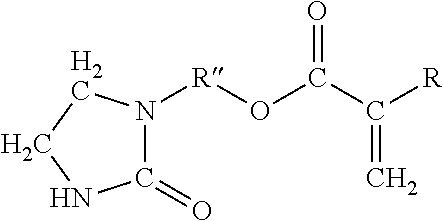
[R]C(C(O[R]N1C(=O)NCC1)=O)=C
